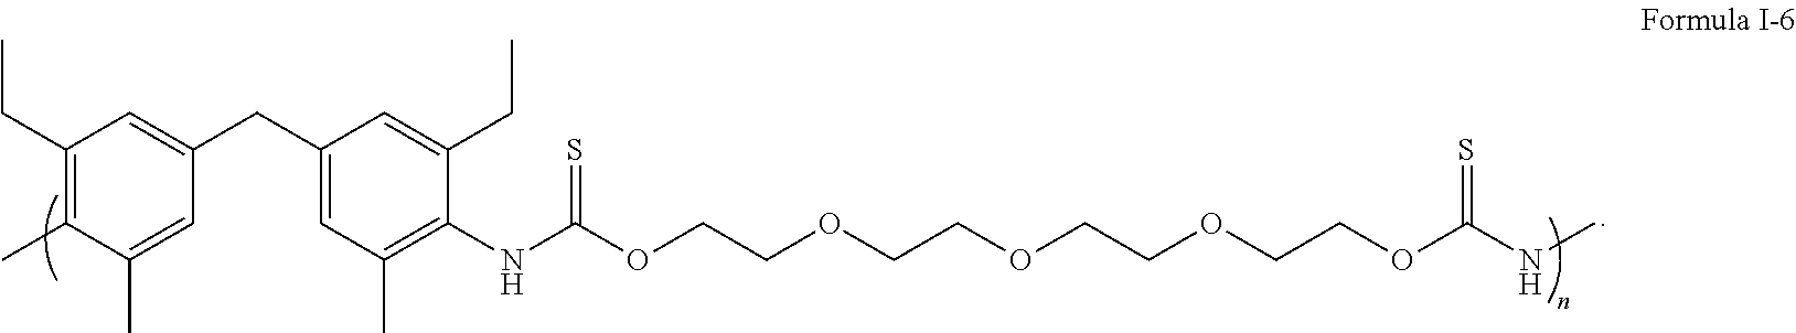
C1(CC)=C(C)C(C)=CC(CC2=CC(C)=C(NC(OCCOCCOCCOCCOC(NC)=S)=S)C(CC)=C2)=C1
